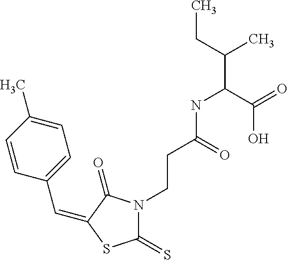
C(C1=CC=C(C)C=C1)=C1C(=O)N(CCC(NC(C(C)CC)C(=O)O)=O)C(=S)S1
